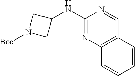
C1=CC=CC2=C1C=NC(NC1CN([Boc])C1)=N2
